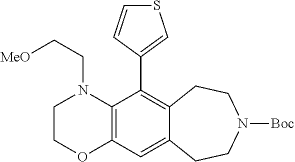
C12=C(C(C3=CSC=C3)=C3C(=C1)CCN([Boc])CC3)N(CC[MeO])CCO2
